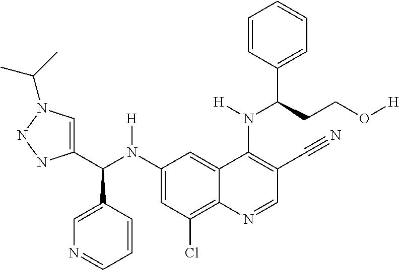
C1(N(C(C2=CN(C(C)C)NN2)C2=CN=CC=C2)[H])=CC(Cl)=C2C(=C1)C(N(C(C1=CC=CC=C1)CCO[H])[H])=C(C#N)C=N2
